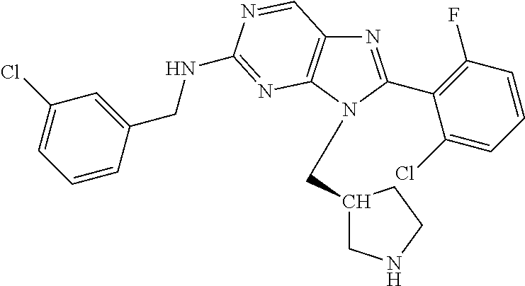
N1=C(C2=C(F)C=CC=C2Cl)N(CC2CNCC2)C2=C1C=NC(NCC1=CC(Cl)=CC=C1)=N2
